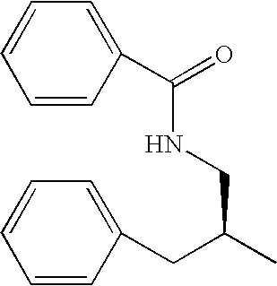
C1=CC(CC(C)CNC(C2=CC=CC=C2)=O)=CC=C1
